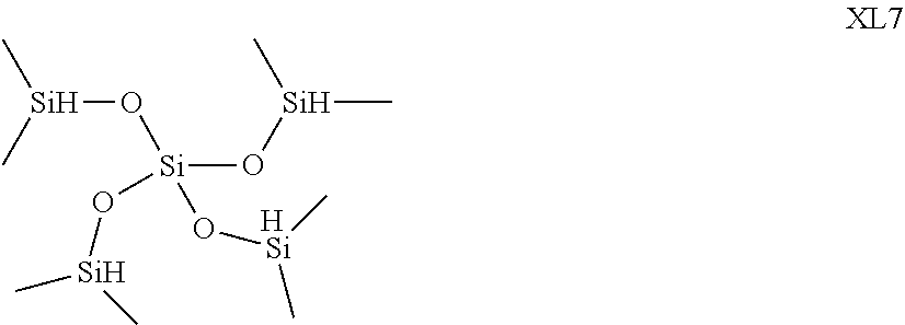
[Si](O[Si](C)C)(O[Si](C)C)(O[Si](C)C)O[Si](C)C.[H]
